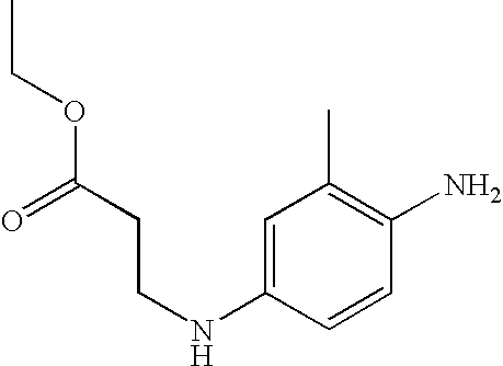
C1=C(NCCC(OCC)=O)C=CC(N)=C1C
